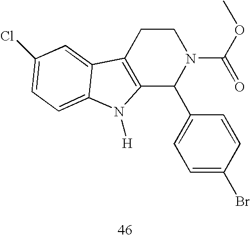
C12=C(CCN(C(=O)OC)C1C1=CC=C(Br)C=C1)C1=CC(Cl)=CC=C1N2[H]
